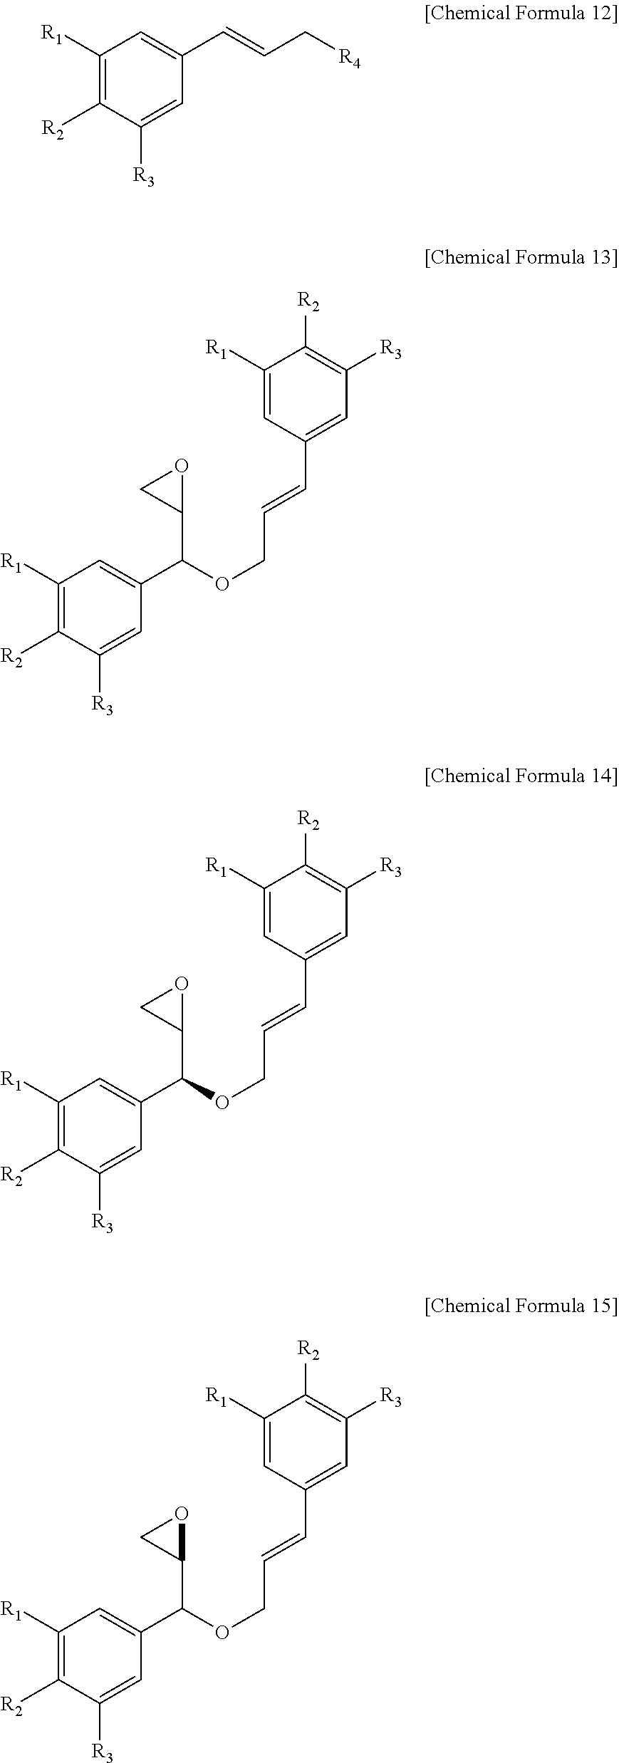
C1([R1])=C([R2])C([R3])=CC(C=CC[R4])=C1.C1([R1])=C([R2])C([R3])=CC(C(OCC=CC2=CC([R3])=C([R2])C([R1])=C2)C2OC2)=C1.C1([R1])=C([R2])C([R3])=CC(C(OCC=CC2=CC([R3])=C([R2])C([R1])=C2)C2OC2)=C1.C1([R1])=C([R2])C([R3])=CC(C(OCC=CC2=CC([R3])=C([R2])C([R1])=C2)C2OC2)=C1
